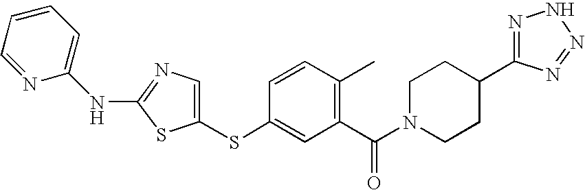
C1=NC(NC2=NC=C(SC3=CC(C(N4CCC(C5=NNN=N5)CC4)=O)=C(C)C=C3)S2)=CC=C1
